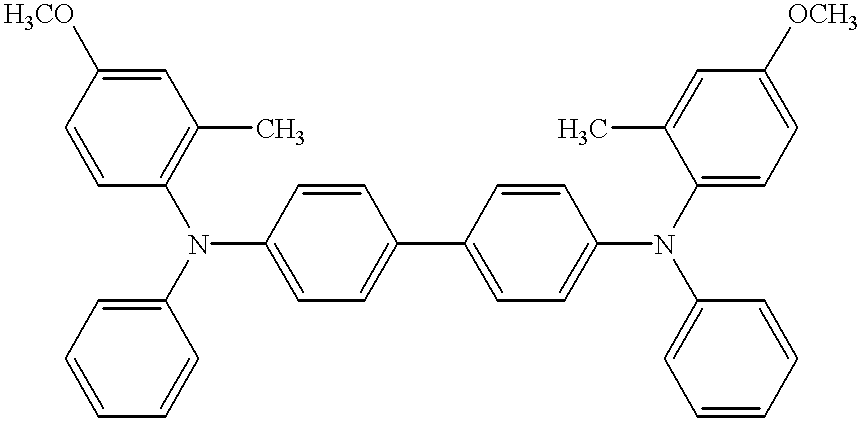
C1=CC(N(C2=CC=CC=C2)C2=CC=C(C3=CC=C(N(C4=CC=C([OCH3])C=C4C)C4=CC=CC=C4)C=C3)C=C2)=C(C)C=C1[H3CO]
